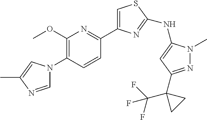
C1=NC(C)=CN1C1=C(OC)N=C(C2=CSC(NC3=CC(C4(C(F)(F)F)CC4)=NN3C)=N2)C=C1
